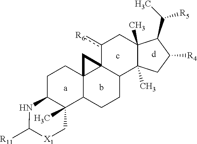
C1C2C(C)(C3C4(C1)C1(C(CC3)C3(C)C(C)(Cc1[R6])C(C(C)[R5])C([R4])C3)C4)C[X1]C([R11])N2
